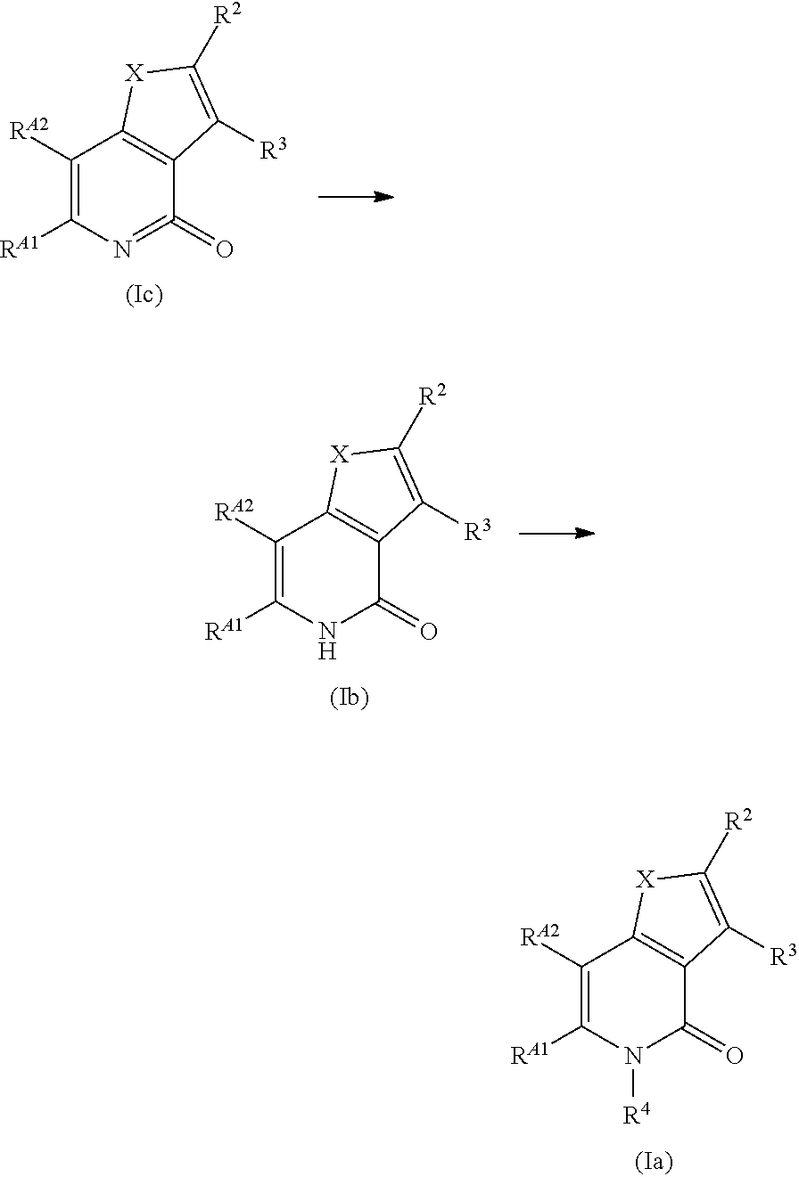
C1([RA2])=C([RA1])N=C(=O)C2=C1[X]C([R2])=C2[R3].C1([RA2])=C([RA1])NC(=O)C2=C1[X]C([R2])=C2[R3].C1([RA2])=C([RA1])N([R4])C(=O)C2=C1[X]C([R2])=C2[R3]
